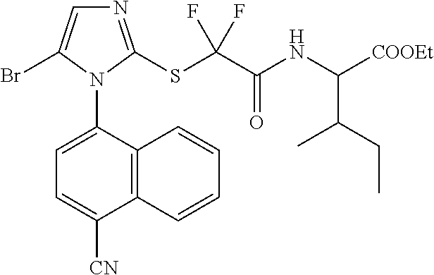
C12=C(C(N3C(Br)=CN=C3SC(C(NC([COOEt])C(CC)C)=O)(F)F)=CC=C1[CN])C=CC=C2
